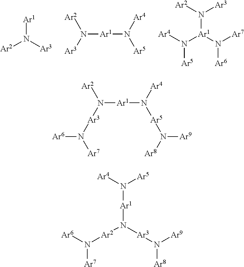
[Ar2]N([Ar3])[Ar1].N([Ar1]N([Ar4])[Ar5])([Ar3])[Ar2].[Ar4]N([Ar1](N([Ar7])[Ar6])N([Ar3])[Ar2])[Ar5].N([Ar1]N([Ar4])[Ar5]N([Ar9])[Ar8])([Ar3]N([Ar6])[Ar7])[Ar2].[Ar1](N([Ar5])[Ar4])N([Ar2]N([Ar7])[Ar6])[Ar3]N([Ar9])[Ar8]
